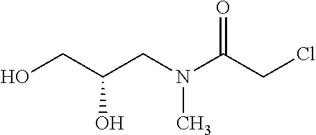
OCC(O)CN(C)C(CCl)=O
